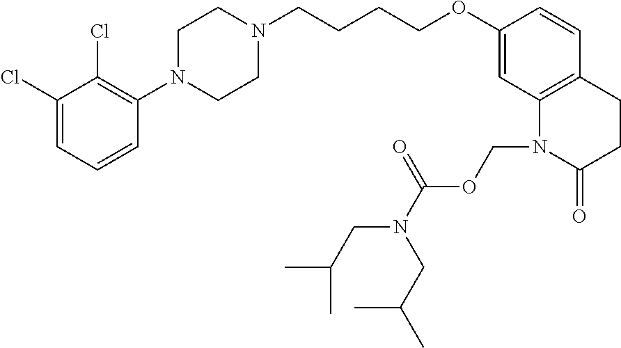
C1(Cl)=CC=CC(N2CCN(CCCCOC3=CC4=C(C=C3)CCC(=O)N4COC(N(CC(C)C)CC(C)C)=O)CC2)=C1Cl
